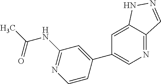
C1=CC(C2=CN=C3C(=C2)NN=C3)=CC(NC(C)=O)=N1
